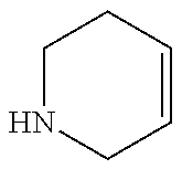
C1NCC=CC1
